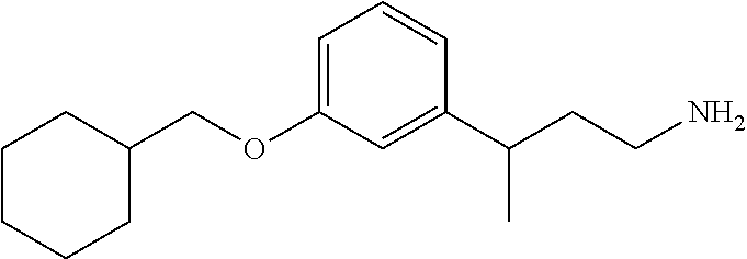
C1CCCC(COC2=CC=CC(C(CCN)C)=C2)C1
